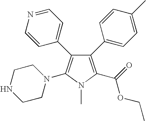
C1(C2=CC=C(C)C=C2)=C(C(=O)OCC)N(C)C(N2CCNCC2)=C1C1=CC=NC=C1
